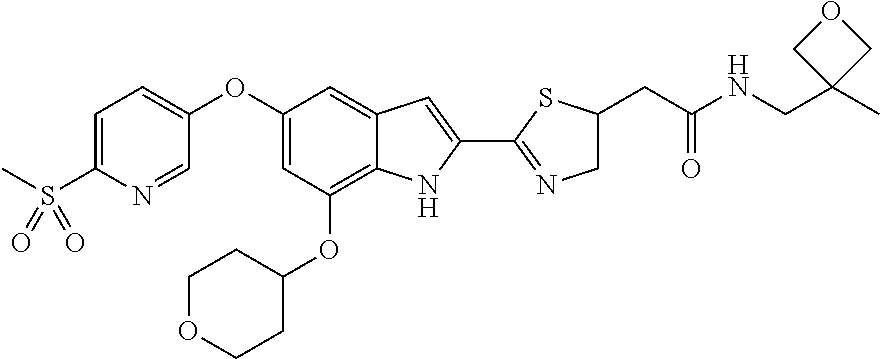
C1=C(S(C)(=O)=O)N=CC(OC2=CC(OC3CCOCC3)=C3C(=C2)C=C(C2=NCC(CC(NCC4(C)COC4)=O)S2)N3)=C1
